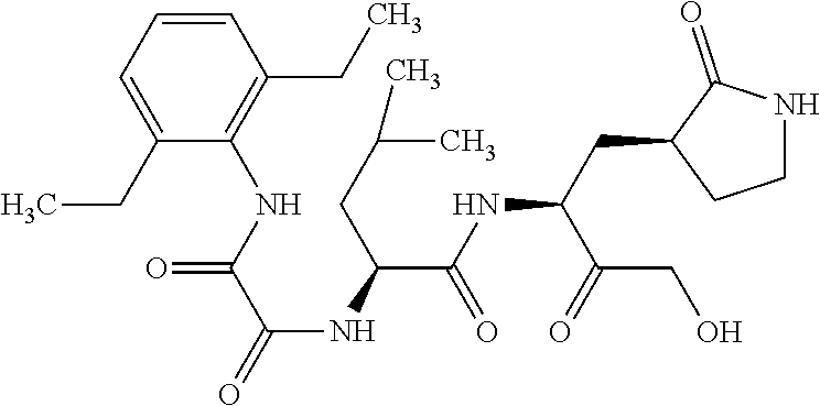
C1=CC=C(CC)C(NC(C(=O)NC(C(NC(CC2CCNC2=O)C(=O)CO)=O)CC(C)C)=O)=C1CC
